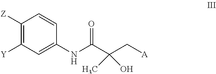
C1([Z])=C([Y])C=C(NC(C(C[A])(O)C)=O)C=C1
